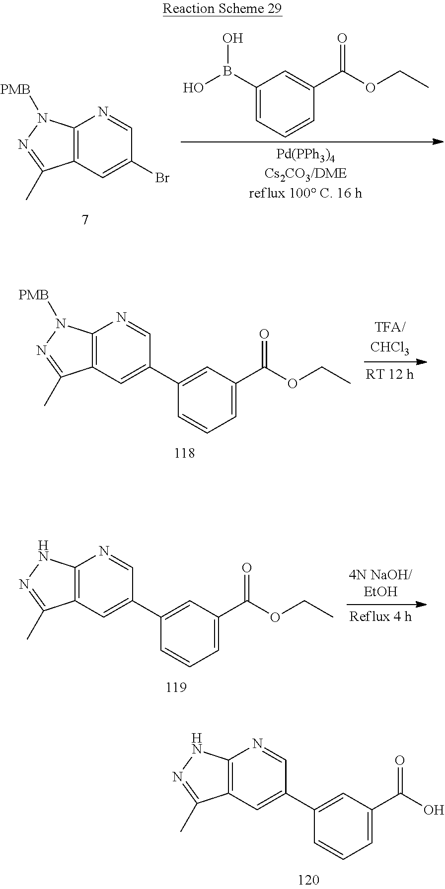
C(OC(C1=CC(B(O)O)=CC=C1)=O)C.C12=C(C=C(Br)C=N1)C(C)=NN2[PMB].C12=C(C=C(C3=CC(C(OCC)=O)=CC=C3)C=N1)C(C)=NN2[PMB].C12=C(C=C(C3=CC(C(OCC)=O)=CC=C3)C=N1)C(C)=NN2.C12=C(C=C(C3=CC(C(O)=O)=CC=C3)C=N1)C(C)=NN2
